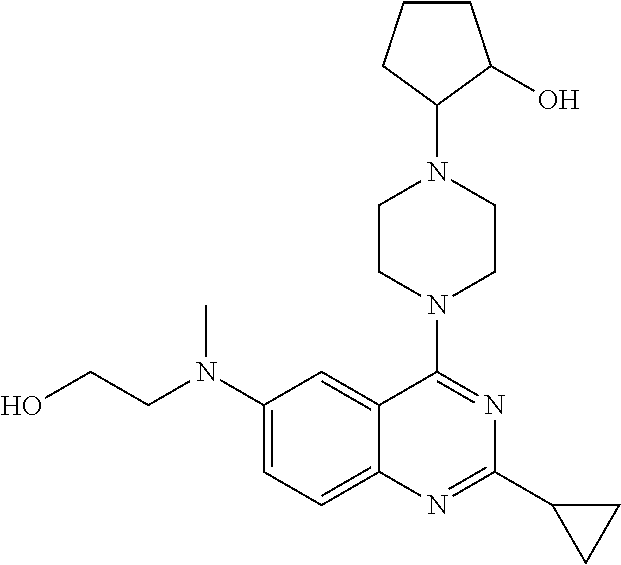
C1(N(CCO)C)=CC=C2C(=C1)C(N1CCN(C3C(O)CCC3)CC1)=NC(C1CC1)=N2
